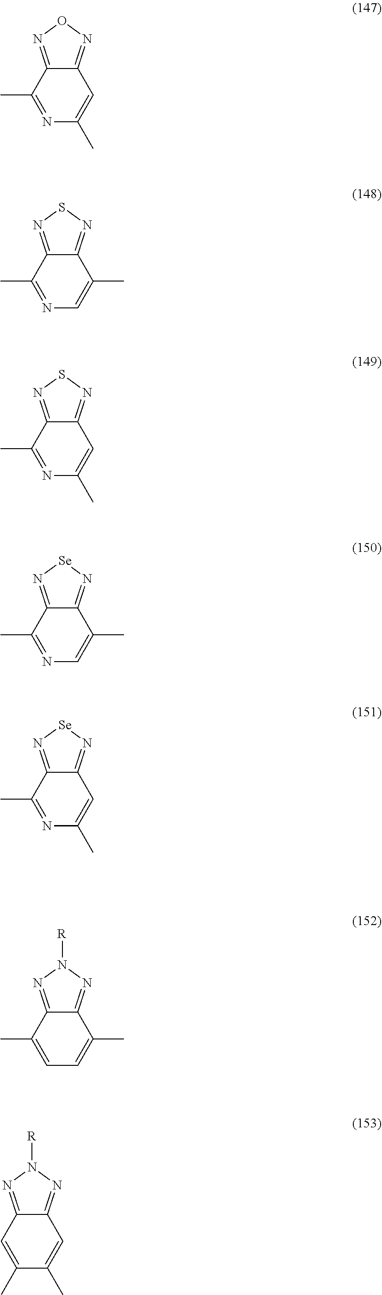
N1=C(C)C2=NON=C2C=C1C.N1=C(C)C2=NSN=C2C(C)=C1.N1=C(C)C2=NSN=C2C=C1C.N1=C(C)C2=N[Se]N=C2C(C)=C1.N1=C(C)C2=N[Se]N=C2C=C1C.C1=C(C)C2=NN([R])N=C2C(C)=C1.C1(C)=CC2=NN([R])N=C2C=C1C
